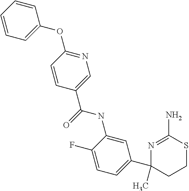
N(C1=CC(C2(C)N=C(N)SCC2)=CC=C1F)C(=O)C1=CN=C(OC2=CC=CC=C2)C=C1
